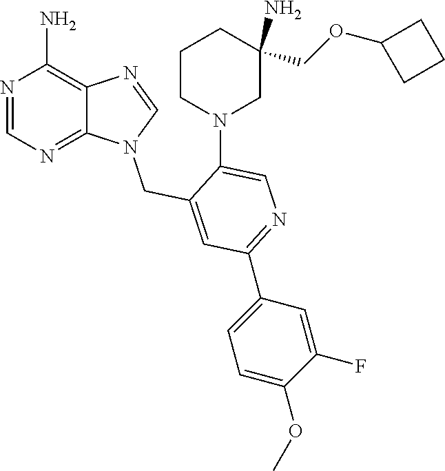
N1(CC2=CC(C3=CC=C(OC)C(F)=C3)=NC=C2N2CC(COC3CCC3)(N)CCC2)C=NC2=C(N)N=CN=C12
